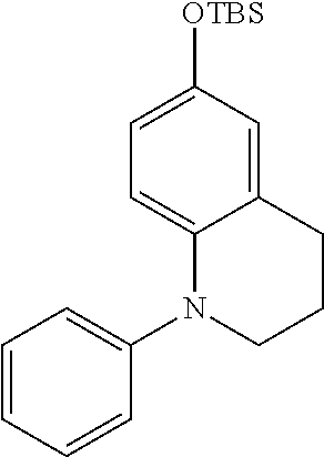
C1=C2C(=CC([OTBS])=C1)CCCN2C1=CC=CC=C1
